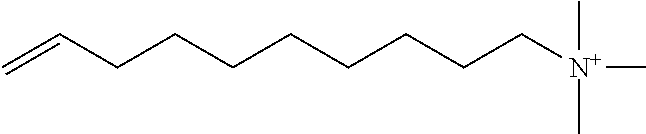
C=CCCCCCCCC[N+](C)(C)C
